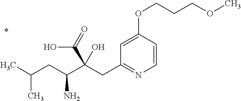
C1=CC(OCCCOC)=CC(CC(C(CC(C)C)N)(C(=O)O)O)=N1
